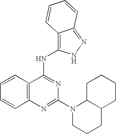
C12=C(N=C(N3CCCC4C3CCCC4)N=C1NC1=C3C(=NN1)C=CC=C3)C=CC=C2
